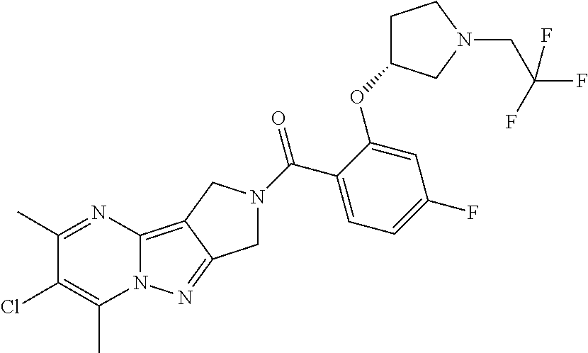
C12=C3C(=NN1C(C)=C(Cl)C(C)=N2)CN(C(C1=CC=C(F)C=C1OC1CCN(CC(F)(F)F)C1)=O)C3
